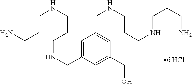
C1=C(CNCCCNCCCN)C=C(CO)C=C1CNCCCNCCCN
